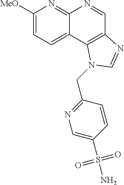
C1([MeO])=CC=C2C(=N1)N=CC1=C2N(CC2=NC=C(S(N)(=O)=O)C=C2)C=N1
